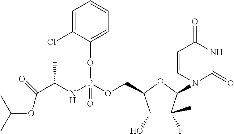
C1(O)C(C)(F)C(N2C(=O)NC(=O)C=C2)OC1COP(NC(C(=O)OC(C)C)C)(OC1=CC=CC=C1Cl)=O
